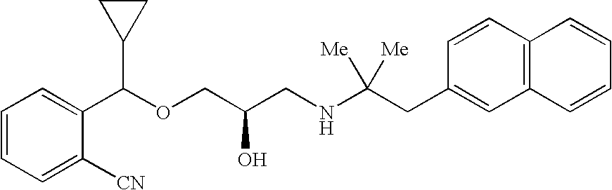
C1=CC=C([CN])C(C(OCC(CNC(CC2=CC3=C(C=C2)C=CC=C3)([Me])[Me])O)C2CC2)=C1
